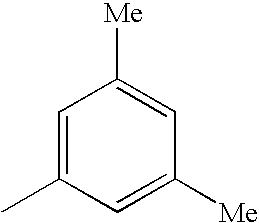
C1=C(C)C=C([Me])C=C1[Me]
